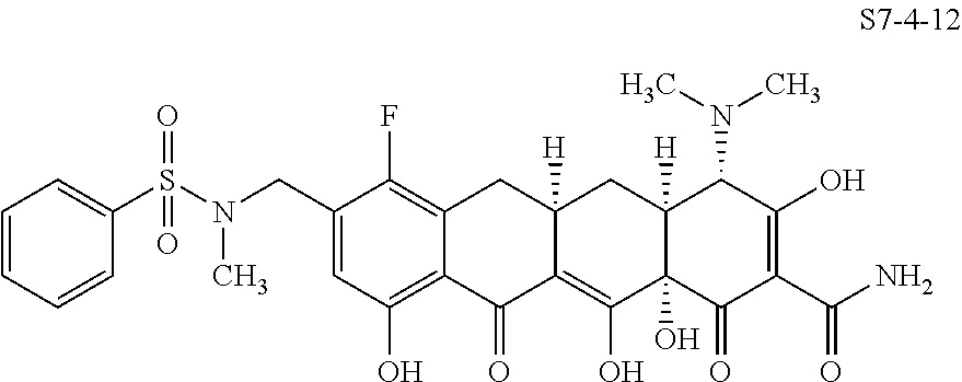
C1(CN(C)S(=O)(=O)C2=CC=CC=C2)=CC(O)=C2C(=C1F)CC1([H])C(=C(O)C3(O)C([H])(C1)C(N(C)C)C(O)=C(C(N)=O)C3=O)C2=O
